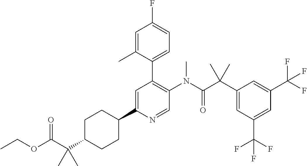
C1CC(C2=CC(C3=CC=C(F)C=C3C)=C(N(C(C(C3=CC(C(F)(F)F)=CC(C(F)(F)F)=C3)(C)C)=O)C)C=N2)CCC1C(C(OCC)=O)(C)C
